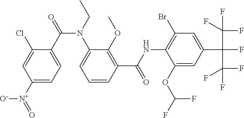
C1([N+]([O-])=O)=CC=C(C(=O)N(CC)C2=CC=CC(C(NC3=C(Br)C=C(C(F)(C(F)(F)F)C(F)(F)F)C=C3OC(F)F)=O)=C2OC)C(Cl)=C1
